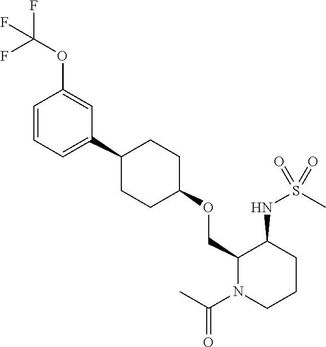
C1=CC=C(C2CCC(OCC3N(C(C)=O)CCCC3NS(C)(=O)=O)CC2)C=C1OC(F)(F)F
